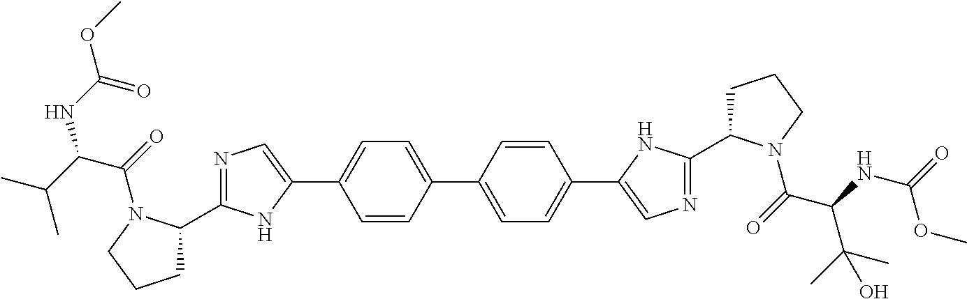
C1=CC(C2=CC=C(C3=CN=C(C4CCCN4C(=O)C(NC(=O)OC)C(C)(C)O)N3)C=C2)=CC=C1C1=CN=C(C2CCCN2C(=O)C(C(C)C)NC(OC)=O)N1
